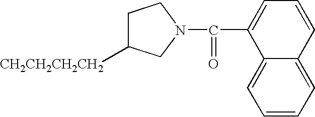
C1C([CH2CH2CH2CH2])CN(C(C2=CC=CC3=CC=CC=C23)=O)C1
